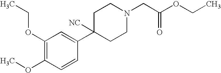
C1(OCC)=C(OC)C=CC(C2([NC])CCN(CC(OCC)=O)CC2)=C1
